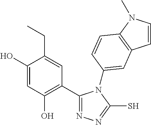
C1(C2=C(O)C=C(O)C(CC)=C2)=NN=C(S)N1C1=CC2=C(N(C)C=C2)C=C1
